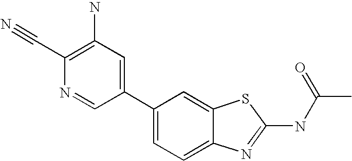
C1(C2=CC=C3C(=C2)SC(NC(C)=O)=N3)=CC(N)=C(C#N)N=C1
